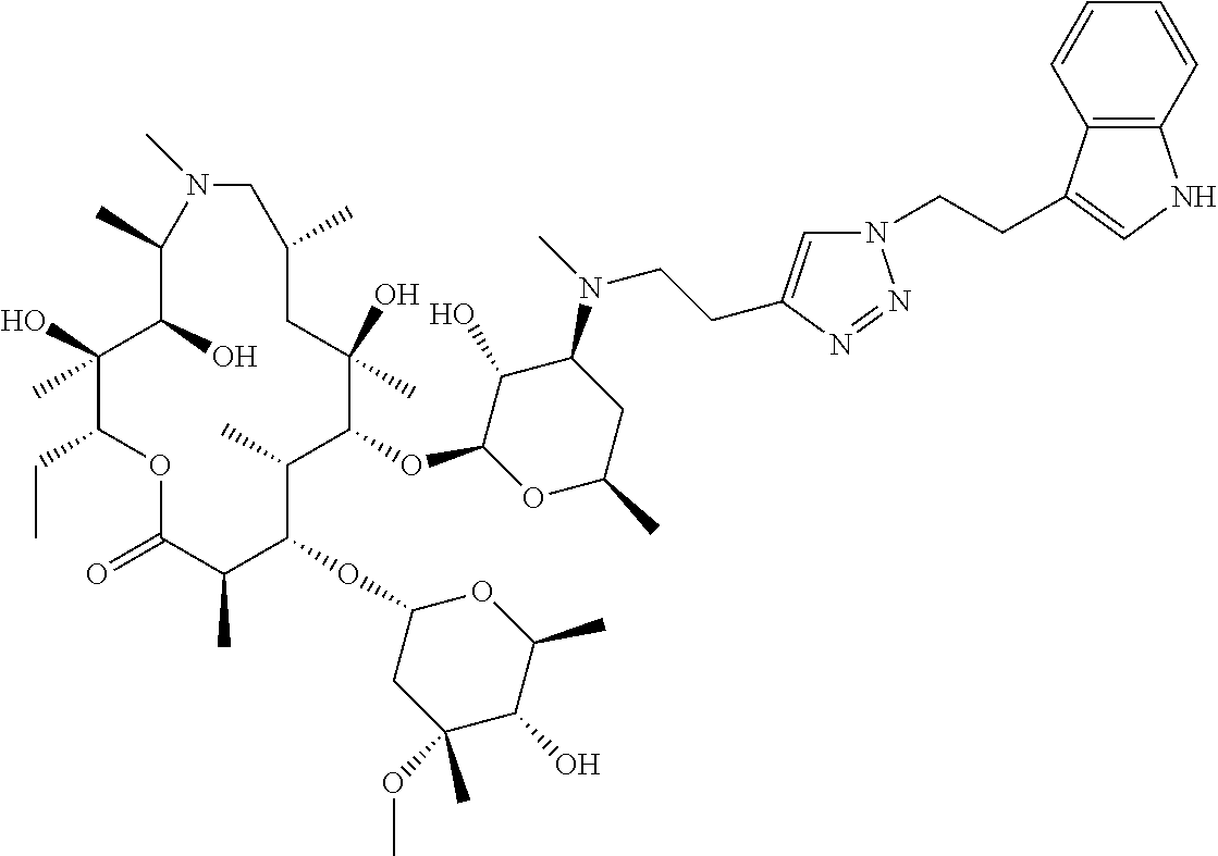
C1(O)C(OC2C(C)C(OC3CC(OC)(C)C(O)C(C)O3)C(C)C(=O)OC(CC)C(O)(C)C(O)C(C)N(C)CC(C)CC2(O)C)OC(C)CC1N(C)CCC1=CN(CCC2=CNC3=C2C=CC=C3)N=N1
